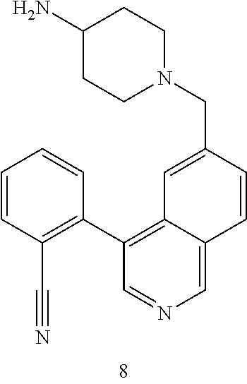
C1(N)CCN(CC2=CC3=C(C4=C(C#N)C=CC=C4)C=NC=C3C=C2)CC1
